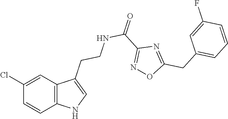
C12=C(C=C(Cl)C=C1)C(CCNC(C1=NOC(CC3=CC=CC(F)=C3)=N1)=O)=CN2
